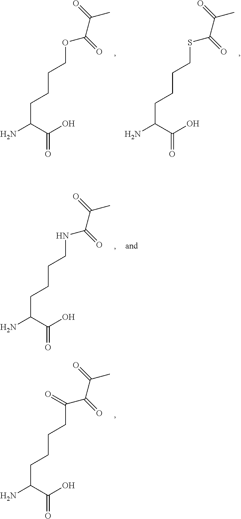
NC(C(O)=O)CCCCC(C(=O)C(C)=O)=O.NC(C(O)=O)CCCCOC(=O)C(C)=O.NC(C(O)=O)CCCCSC(=O)C(C)=O.NC(C(O)=O)CCCCNC(=O)C(C)=O
